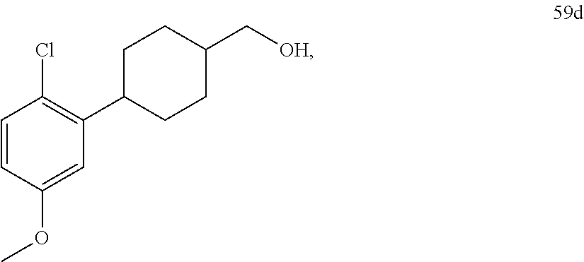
C1=CC(OC)=CC(C2CCC(C[OH])CC2)=C1Cl
